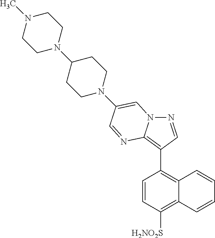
N1=CC(C2=C3C(=C([H2NO2S])C=C2)C=CC=C3)=C2N1C=C(N1CCC(N3CCN(C)CC3)CC1)C=N2
